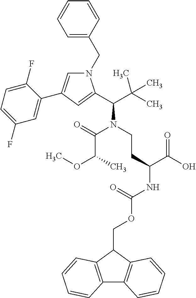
N1(CC2=CC=CC=C2)C=C(C2=CC(F)=CC=C2F)C=C1C(C(C)(C)C)N(CCC(NC(OCC1C2=C(C3=C1C=CC=C3)C=CC=C2)=O)C(O)=O)C(=O)C(OC)C
